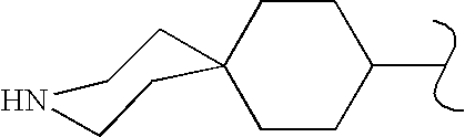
C1CC2(CCC1C)CCNCC2
